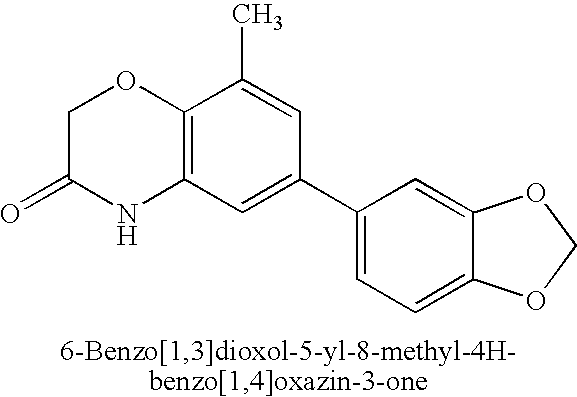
C12=C(C=C(C3=CC=C4C(=C3)OCO4)C=C1C)NC(=O)CO2
